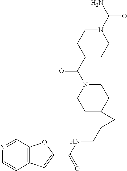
C12=C(C=NC=C1)OC(C(NCC1CC13CCN(C(C1CCN(C(N)=O)CC1)=O)CC3)=O)=C2
